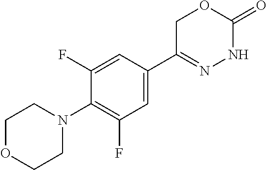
N1(C2=C(F)C=C(C3=NNC(=O)OC3)C=C2F)CCOCC1
